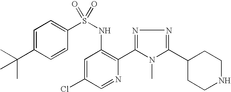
C1=C(C(C)(C)C)C=CC(S(NC2=C(C3=NN=C(C4CCNCC4)N3C)N=CC(Cl)=C2)(=O)=O)=C1
